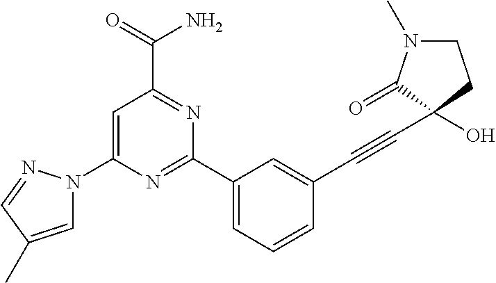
C1=C(N2C=C(C)C=N2)N=C(C2=CC=CC(C#CC3(O)C(=O)N(C)CC3)=C2)N=C1C(=O)N
